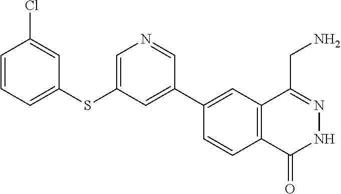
C1(C2=CC(SC3=CC=CC(Cl)=C3)=CN=C2)=CC2=C(C=C1)C(=O)NN=C2CN
